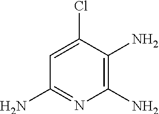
C1=C(Cl)C(N)=C(N)N=C1N
